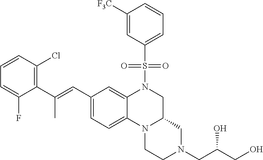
C1([F3C])=CC(S(N2CC3N(C4=CC=C(C=C(C5=C(Cl)C=CC=C5F)C)C=C24)CCN(CC(O)CO)C3)(=O)=O)=CC=C1
